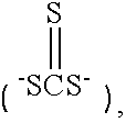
[-SCS-]=S
